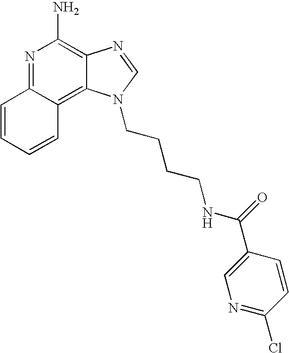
C1=CC=CC2=C3C(=C(N)N=C12)N=CN3CCCCNC(=O)C1=CN=C(Cl)C=C1
